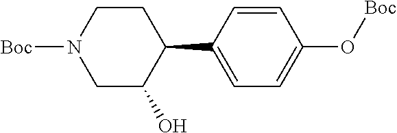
C1=C(C2CCN([Boc])CC2O)C=CC(O[Boc])=C1
